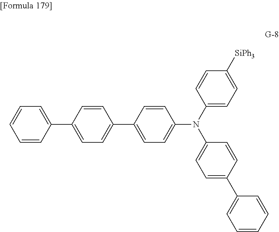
C1=CC(C2=CC=C(C3=CC=C(N(C4=CC=C([SiPh3])C=C4)C4=CC=C(C5=CC=CC=C5)C=C4)C=C3)C=C2)=CC=C1
